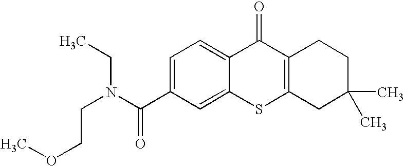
C1(C(N(CCOC)CC)=O)=CC=C2C(=C1)SC1=C(C2=O)CCC(C)(C)C1
